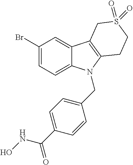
C1(Br)=CC=C2C(=C1)C1=C(N2CC2=CC=C(C(NO)=O)C=C2)CCS(=O)(=O)C1
